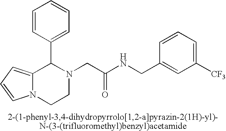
C12=CC=CN1CCN(CC(NCC1=CC([CF3])=CC=C1)=O)C2C1=CC=CC=C1
